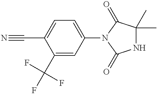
C1(N2C(=O)NC(C)(C)C2=O)=CC=C(C#N)C(C(F)(F)F)=C1
